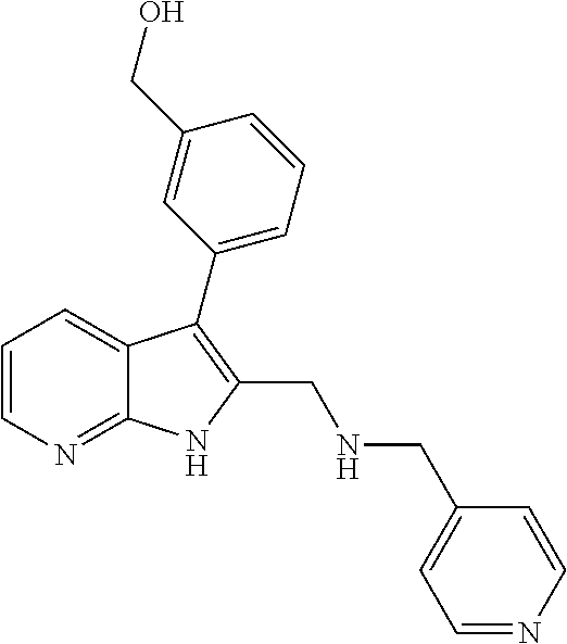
C1=CN=C2C(=C1)C(C1=CC=CC(CO)=C1)=C(CNCC1=CC=NC=C1)N2
